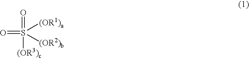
S(=O)([(OR3)c])(=O)([(OR1)a])[(OR2)b]
